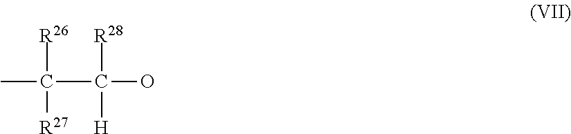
CC(C([R28])([H])O)([R26])[R27]
